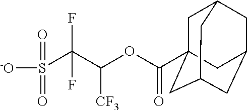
O(C(C(S(=O)(=O)[-O])(F)F)[CF3])C(C12CC3CC(CC(C1)C3)C2)=O
